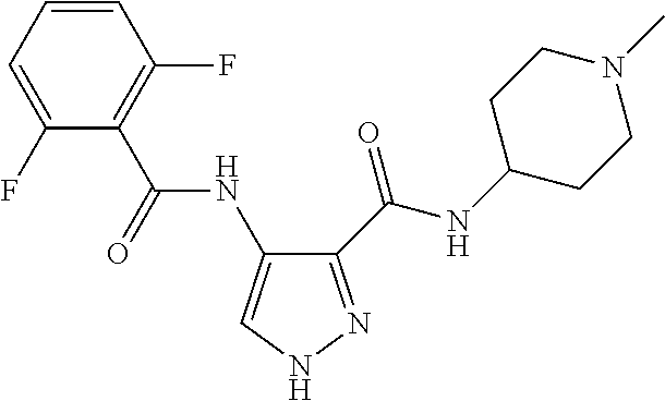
C1=CC=C(F)C(C(=O)NC2=CNN=C2C(NC2CCN(C)CC2)=O)=C1F
